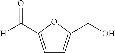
C1=C(C([H])=O)OC(CO)=C1
